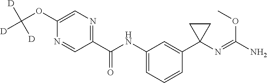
N1=CC(C(NC2=CC=CC(C3(N=C(N)OC)CC3)=C2)=O)=NC=C1OC([D])([D])[D]
